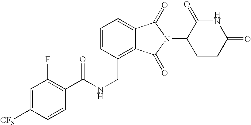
C1=CC(CNC(=O)C2=C(F)C=C([CF3])C=C2)=C2C(=C1)C(=O)N(C1CCC(=O)NC1=O)C2=O
